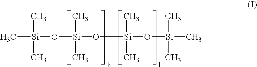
C[Si](C)(C)O[Si](C)(C)O[Si](C)(C)O[Si](C)(C)C
